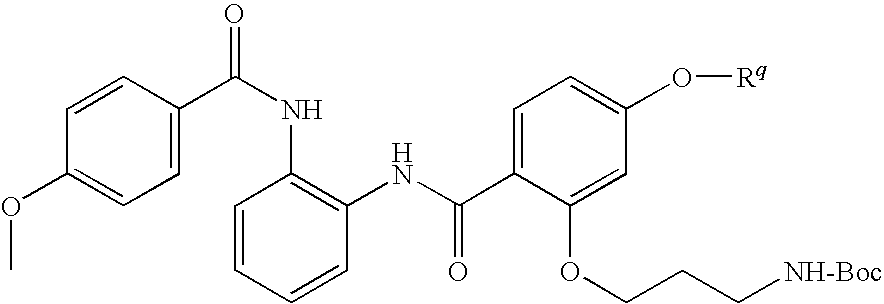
C1=C(C(NC2=C(NC(C3=CC=C(O[Rq])C=C3OCCC[NH-Boc])=O)C=CC=C2)=O)C=CC(OC)=C1
